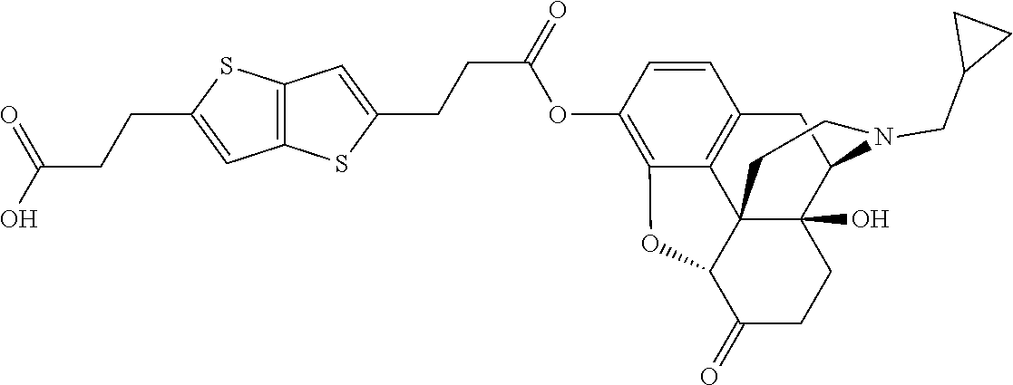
C(CC1=CC2=C(S1)C=C(CCC(OC1=C3C4=C(C=C1)CC1C5(O)C4(C(C(=O)CC5)O3)CCN1CC1CC1)=O)S2)C(=O)O
